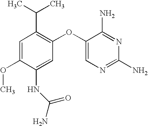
C1=C(OC)C(NC(N)=O)=CC(OC2=CN=C(N)N=C2N)=C1C(C)C
